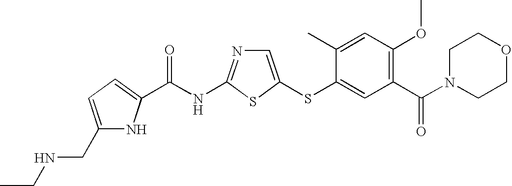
C1=C(SC2=CC(C(N3CCOCC3)=O)=C(OC)C=C2C)SC(NC(=O)C2=CC=C(CNCC)N2)=N1
